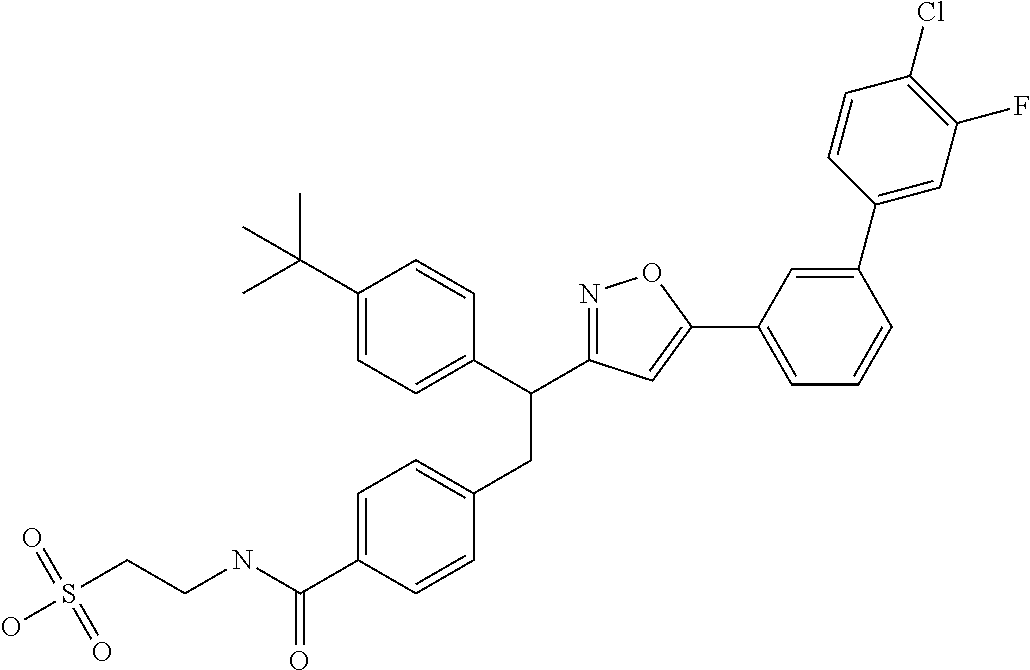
C1(CC(C2=CC=C(C(C)(C)C)C=C2)C2=NOC(C3=CC=CC(C4=CC(F)=C(Cl)C=C4)=C3)=C2)=CC=C(C(NCCS(O)(=O)=O)=O)C=C1
